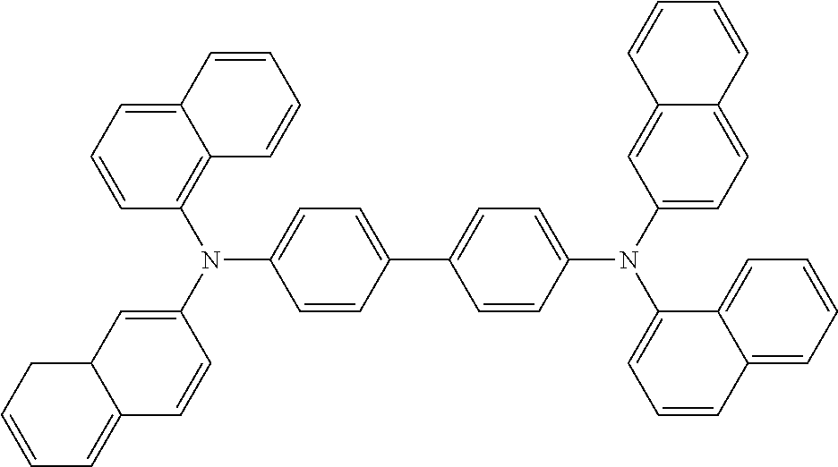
C1=CC(C2=CC=C(N(C3=CC=CC4=CC=CC=C34)C3=CC=C4C(=C3)C=CC=C4)C=C2)=CC=C1N(C1=C2C(=CC=C1)C=CC=C2)C1=CC2C(=CC=CC2)C=C1
